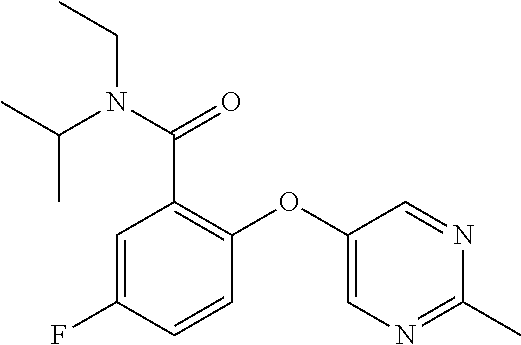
C1=C(F)C=CC(OC2=CN=C(C)N=C2)=C1C(N(C(C)C)CC)=O
